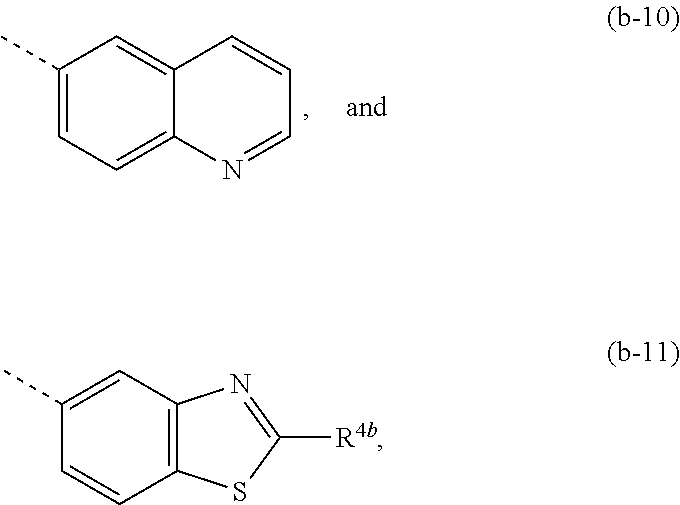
C1(C)=CC=C2C(=C1)C=CC=N2.C1(C)=CC2=C(C=C1)SC([R4b])=N2
